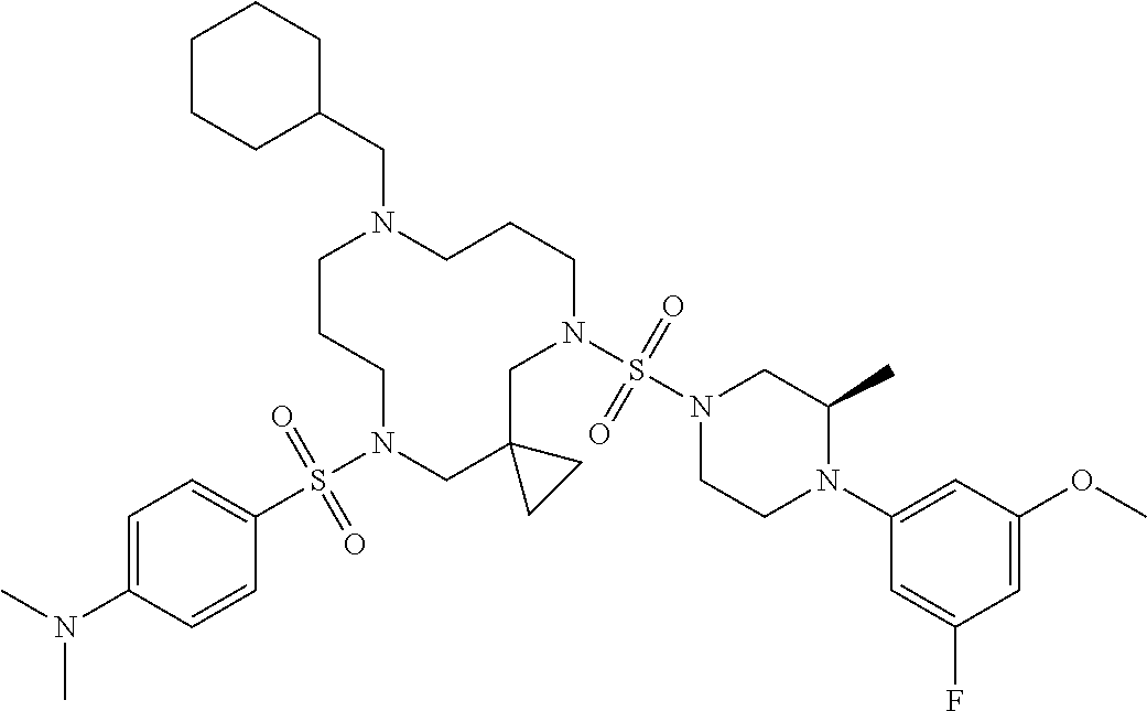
C1CCN(S(C2=CC=C(N(C)C)C=C2)(=O)=O)CC2(CN(S(N3CCN(C4=CC(OC)=CC(F)=C4)C(C)C3)(=O)=O)CCCN1CC1CCCCC1)CC2
